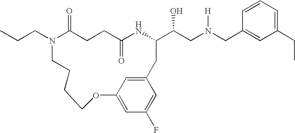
N1(CCC)C(=O)CCC(=O)NC(C(CN(CC2=CC(CC)=CC=C2)[H])O)CC2=CC(=CC(F)=C2)OCCCC1
